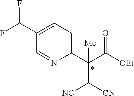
C1(C(C([OEt])=O)([Me])C([CN])[NC])=CC=C(C(F)F)C=N1
